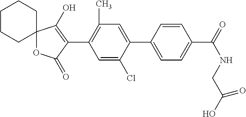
C12(OC(=O)C(C3=C(C)C=C(C4=CC=C(C(NCC(O)=O)=O)C=C4)C(Cl)=C3)=C1O)CCCCC2
